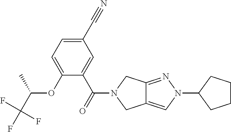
C1(C#N)=CC=C(OC(C)C(F)(F)F)C(C(=O)N2CC3=CN(C4CCCC4)N=C3C2)=C1
